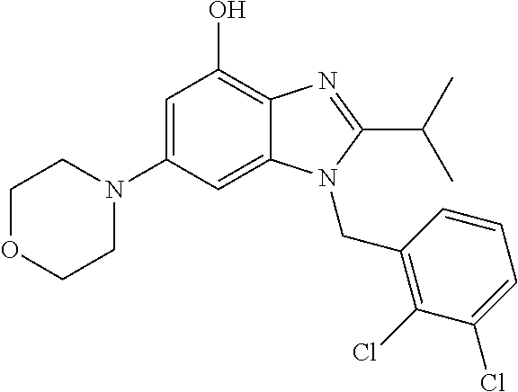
C1=C(N2CCOCC2)C=C2C(=C1O)N=C(C(C)C)N2CC1=C(Cl)C(Cl)=CC=C1
